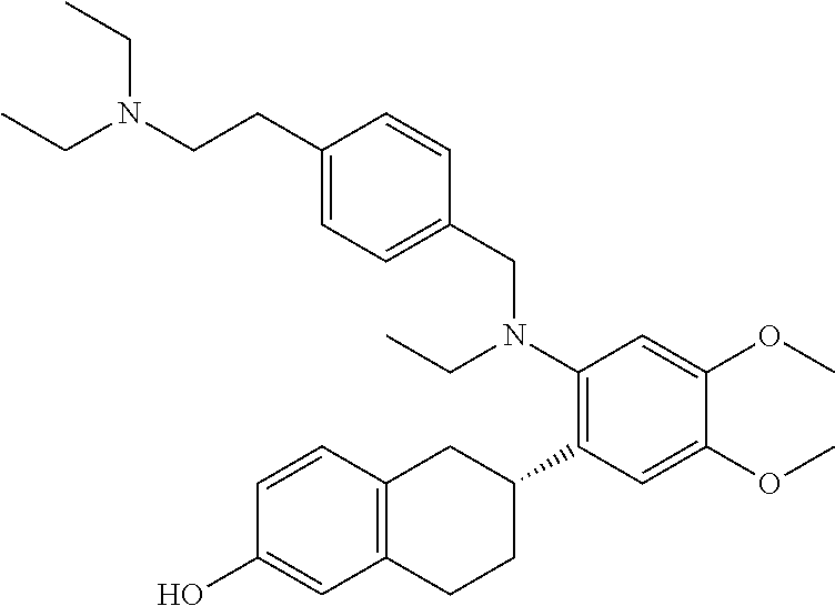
C(CC1=CC=C(CN(C2=C(C3CC4=C(CC3)C=C(O)C=C4)C=C(OC)C(OC)=C2)CC)C=C1)N(CC)CC
